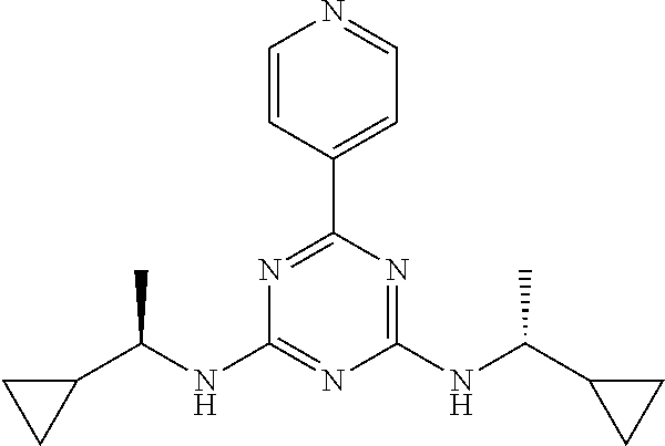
N1=C(C2=CC=NC=C2)N=C(NC(C2CC2)C)N=C1NC(C1CC1)C
